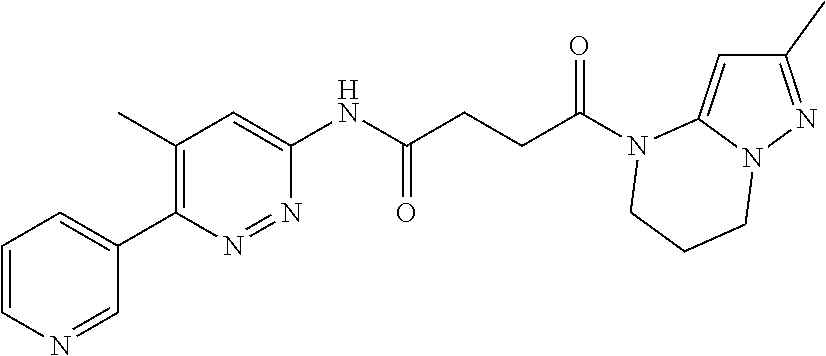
C1(C)=NN2C(=C1)N(C(CCC(NC1=CC(C)=C(C3=CC=CN=C3)N=N1)=O)=O)CCC2
